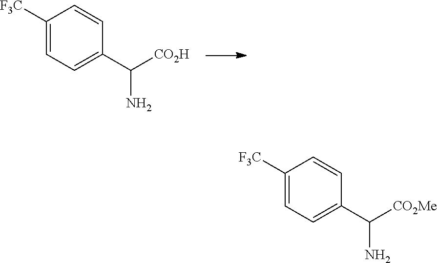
C1([F3C])=CC=C(C([CO2H])N)C=C1.C1([F3C])=CC=C(C([CO2Me])N)C=C1
